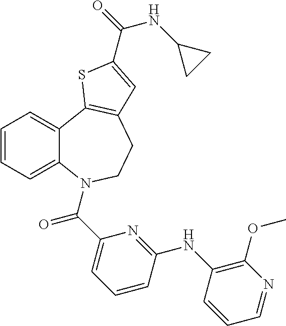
C1=CC=C2C(=C1)C1=C(CCN2C(C2=CC=CC(NC3=C(OC)N=CC=C3)=N2)=O)C=C(C(=O)NC2CC2)S1
